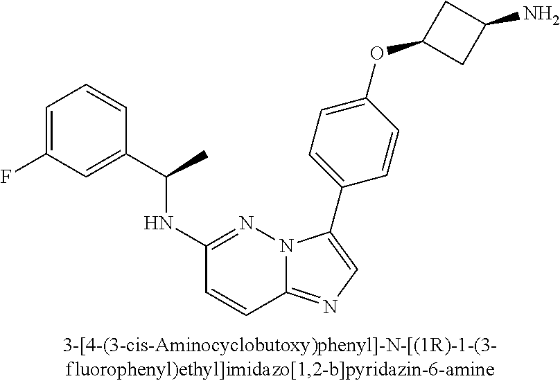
C1(NC(C2=CC(F)=CC=C2)C)=NN2C(=NC=C2C2=CC=C(OC3CC(N)C3)C=C2)C=C1
